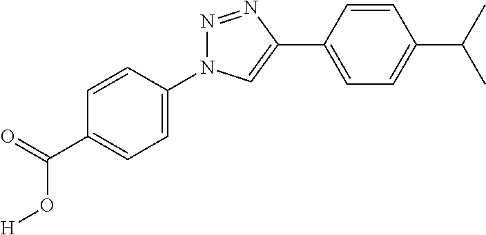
C1(N2N=NC(C3=CC=C(C(C)C)C=C3)=C2)=CC=C(C(=O)O[H])C=C1
